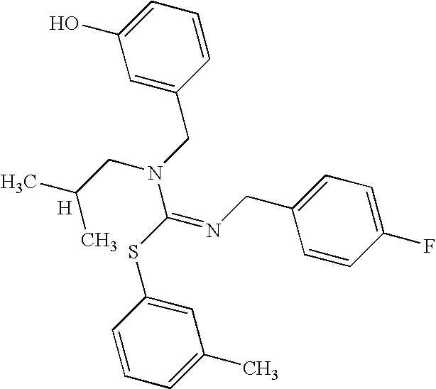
C1(O)=CC=CC(CN(CC(C)C)C(SC2=CC(C)=CC=C2)=NCC2=CC=C(F)C=C2)=C1.[H]
